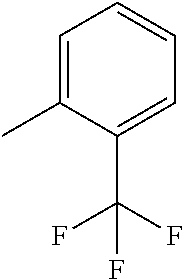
C1=C(C)C(C(F)(F)F)=CC=C1
